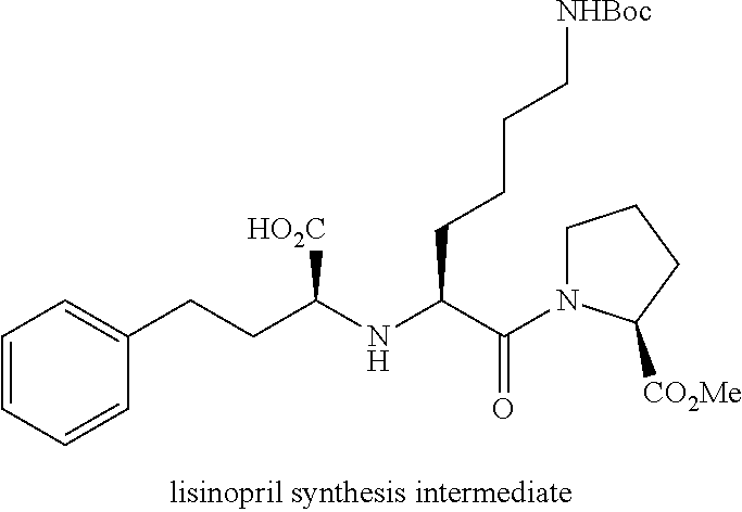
C(C(N1CCCC1[CO2Me])=O)(CCCC[NHBoc])NC(CCC1=CC=CC=C1)[HO2C]
